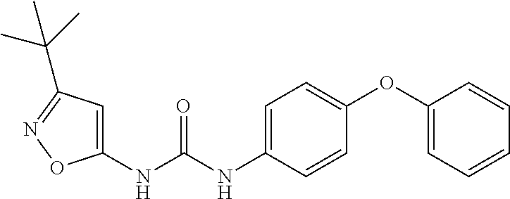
C1(OC2=CC=C(NC(NC3=CC(C(C)(C)C)=NO3)=O)C=C2)=CC=CC=C1
